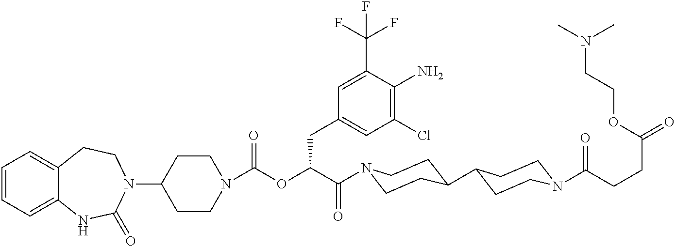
C1=CC=C2C(=C1)CCN(C1CCN(C(OC(C(=O)N3CCC(C4CCN(C(=O)CCC(=O)OCCN(C)C)CC4)CC3)CC3=CC(Cl)=C(N)C(C(F)(F)F)=C3)=O)CC1)C(=O)N2
